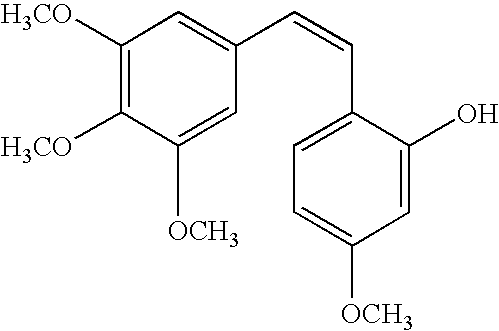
C1([H3CO])=C([H3CO])C([OCH3])=CC(C=CC2=CC=C([OCH3])C=C2O)=C1
